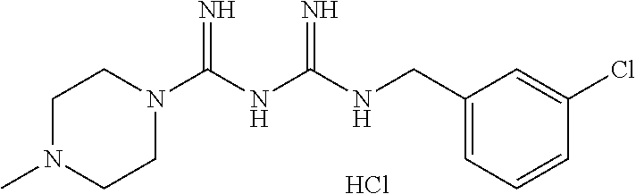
Cl.C1N(C)CCN(C(NC(=N)NCC2=CC=CC(Cl)=C2)=N)C1
